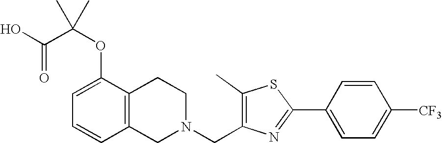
C1=C(OC(C)(C(O)=O)C)C2=C(C=C1)CN(CC1=C(C)SC(C3=CC=C([CF3])C=C3)=N1)CC2
